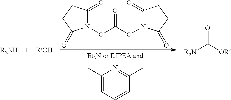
C1(C)=CC=CC(C)=N1.N1(OC(ON2C(=O)CCC2=O)=O)C(=O)CCC1=O.[R2N]C([OR])=O
